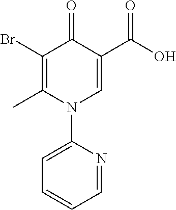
C1(Br)=C(C)N(C2=CC=CC=N2)C=C(C(O)=O)C1=O
